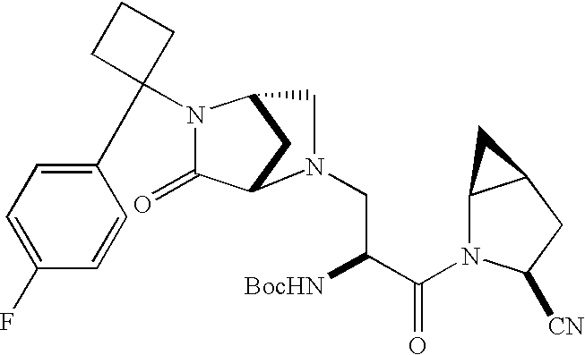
C1(=O)C2CC(CN2CC([BocHN])C(=O)N2C3C(CC2[CN])C3)N1C1(C2=CC=C(F)C=C2)CCC1
